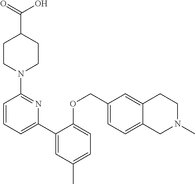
N1(C2=NC(C3=CC(C)=CC=C3OCC3=CC=C4C(=C3)CCN(C)C4)=CC=C2)CCC(C(=O)O)CC1
